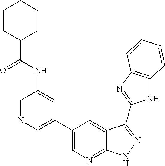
C1=NC=C(C2=CN=C3C(=C2)C(C2=NC4=C(N2)C=CC=C4)=NN3)C=C1NC(C1CCCCC1)=O
